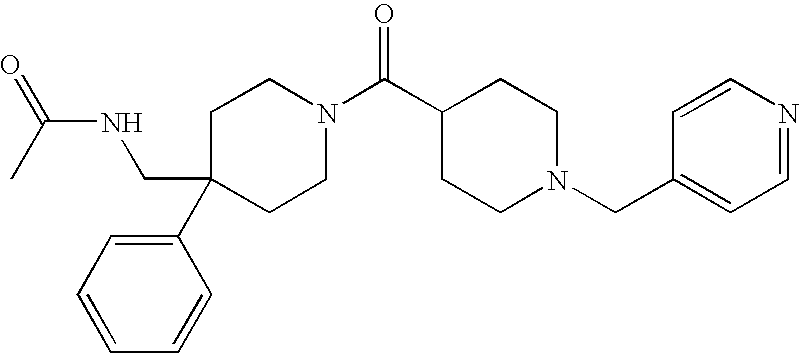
C1(C2(CNC(=O)C)CCN(C(C3CCN(CC4=CC=NC=C4)CC3)=O)CC2)=CC=CC=C1
